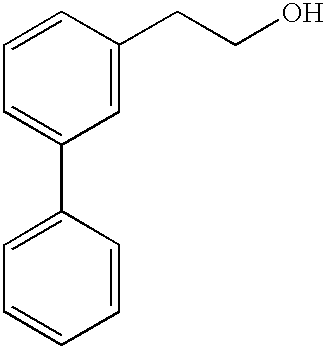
C1=CC(CCO)=CC(C2=CC=CC=C2)=C1
